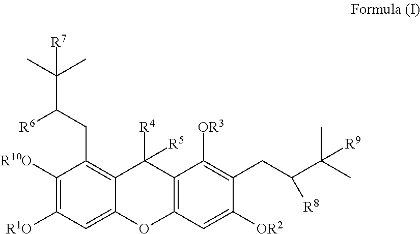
C12=C(CC([R6])C(C)(C)[R7])C([R10O])=C([R1O])C=C1OC1=C(C2([R4])[R5])C([OR3])=C(CC([R8])C(C)(C)[R9])C([OR2])=C1
